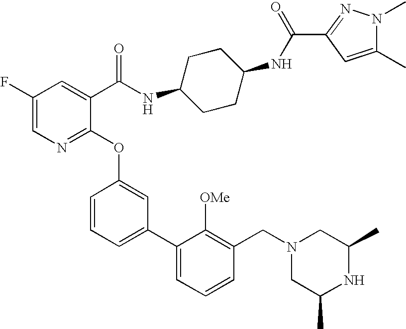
C1(NC(C2=CC(F)=CN=C2OC2=CC(C3=CC=CC(CN4CC(C)NC(C)C4)=C3[OMe])=CC=C2)=O)CCC(NC(=O)C2=NN(C)C(C)=C2)CC1
